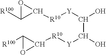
C1([R10][Y]C(O)C([Y][R10]C2C([R100])O2)O)OC1[R100]
